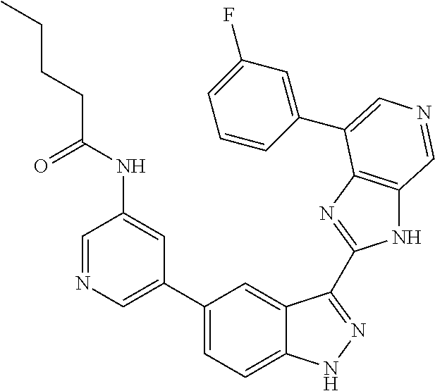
C1(C2=CN=CC(NC(=O)CCCC)=C2)=CC=C2C(=C1)C(C1=NC3=C(N1)C=NC=C3C1=CC(F)=CC=C1)=NN2
